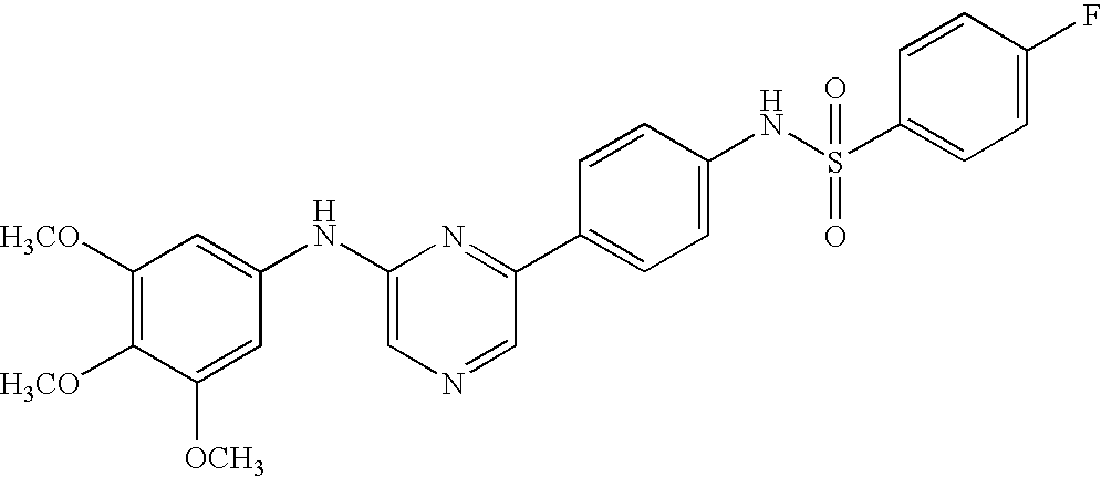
C1([H3CO])=C([H3CO])C([OCH3])=CC(NC2=CN=CC(C3=CC=C(NS(C4=CC=C(F)C=C4)(=O)=O)C=C3)=N2)=C1
